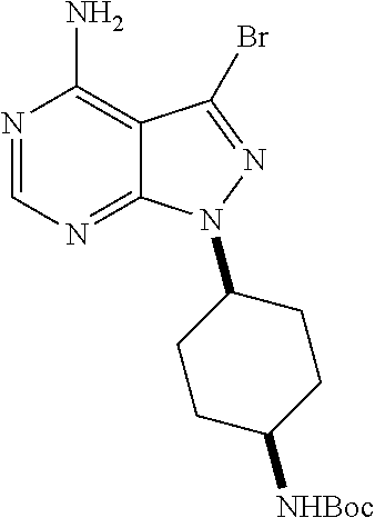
C12=C(N)N=CN=C1N(C1CCC([NHBoc])CC1)N=C2Br
